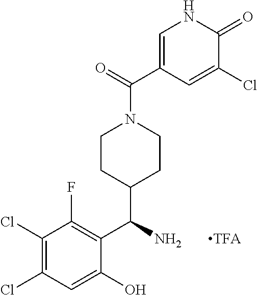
C1(Cl)=C(Cl)C=C(O)C(C(N)C2CCN(C(=O)C3=CNC(=O)C(Cl)=C3)CC2)=C1F.[TFA]
